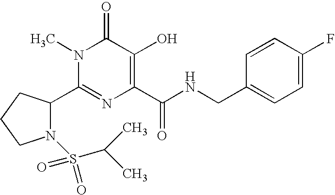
C1(C2N(S(C(C)C)(=O)=O)CCC2)=NC(C(NCC2=CC=C(F)C=C2)=O)=C(O)C(=O)N1C
